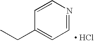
C1=NC=CC(CC)=C1.[ HCl]
